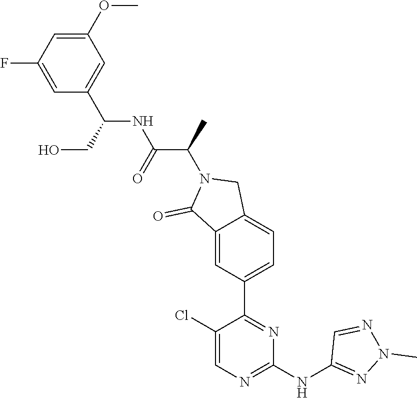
CC(N1C(=O)C2=CC(C3=NC(NC4=NN(C)N=C4)=NC=C3Cl)=CC=C2C1)C(=O)NC(C1=CC(OC)=CC(F)=C1)CO
